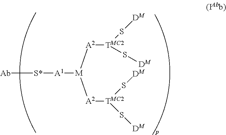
[Ab][S*][A1][M]([A2][TMC2](S[DM])S[DM])[A2][TMC2](S[DM])S[DM]
